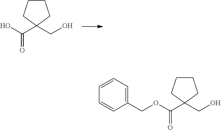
OC(C1(CO)CCCC1)=O.O(C(C1(CO)CCCC1)=O)CC1=CC=CC=C1
